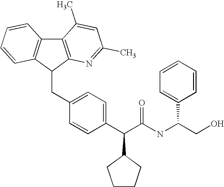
C(C1=CC=C(C(C(NC(CO)C2=CC=CC=C2)=O)C2CCCC2)C=C1)C1C2=C(C3=C1C=CC=C3)C(C)=CC(C)=N2
